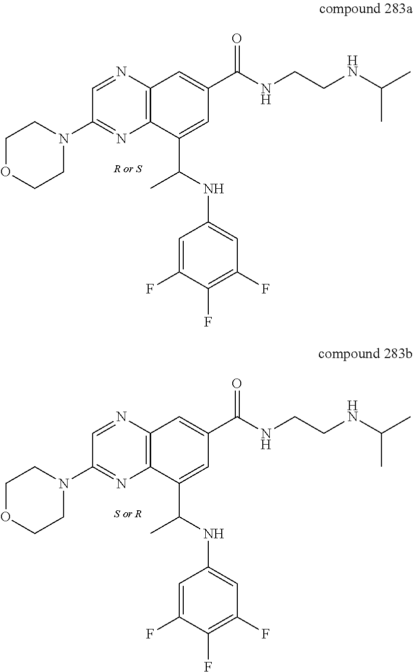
C1(N2CCOCC2)=NC2=C(N=C1)C=C(C(NCCNC(C)C)=O)C=C2C(NC1=CC(F)=C(F)C(F)=C1)C.C1(N2CCOCC2)=NC2=C(N=C1)C=C(C(NCCNC(C)C)=O)C=C2C(NC1=CC(F)=C(F)C(F)=C1)C
